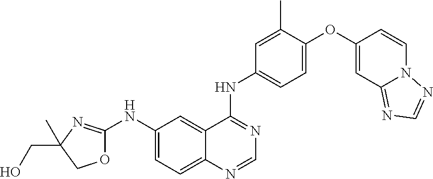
C1(NC2=CC=C3C(=C2)C(NC2=CC=C(OC4=CC5=NC=NN5C=C4)C(C)=C2)=NC=N3)=NC(CO)(C)CO1
